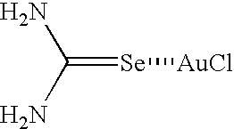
NC(=[Se][AuCl])N
